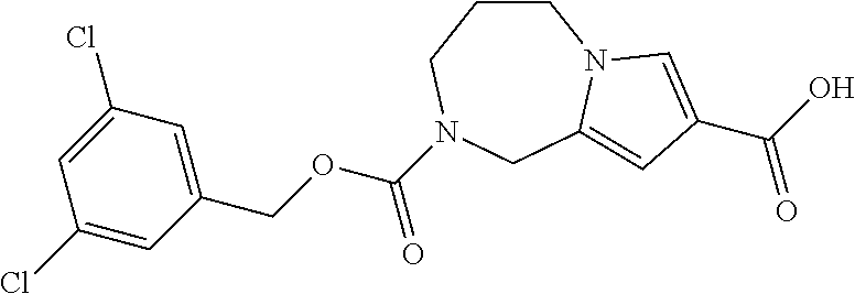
C1CCN(C(OCC2=CC(Cl)=CC(Cl)=C2)=O)CC2=CC(C(=O)O)=CN12
